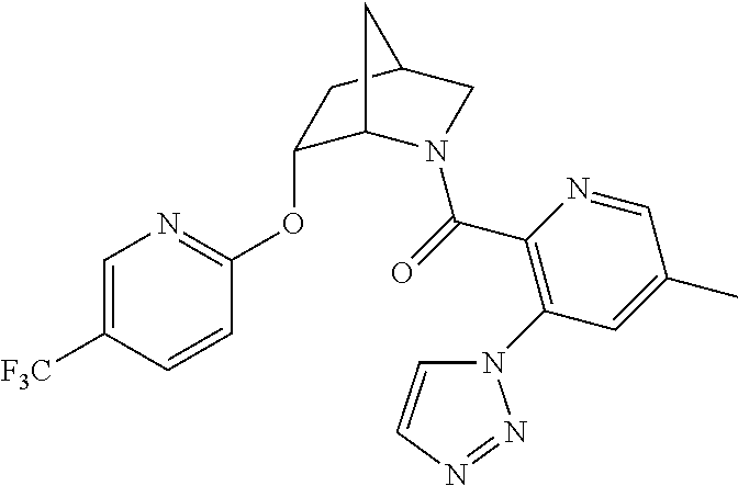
C1=C([F3C])C=CC(OC2C3N(C(=O)C4=C(N5C=CN=N5)C=C(C)C=N4)CC(C2)C3)=N1
